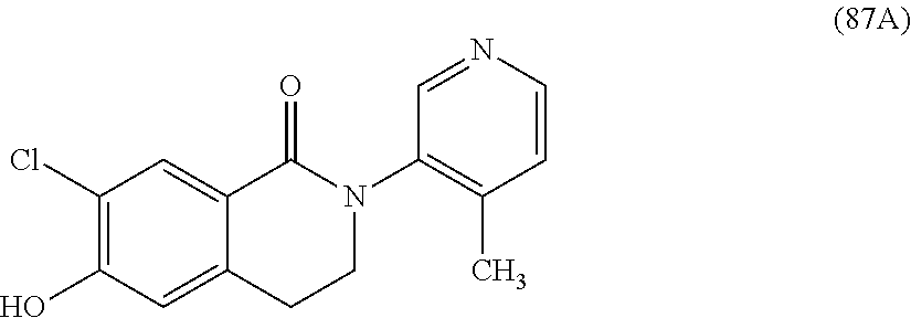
C1(Cl)=C(O)C=C2C(=C1)C(=O)N(C1=C(C)C=CN=C1)CC2
